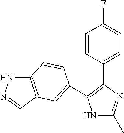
N1C(C)=NC(C2=CC=C(F)C=C2)=C1C1=CC2=C(NN=C2)C=C1
